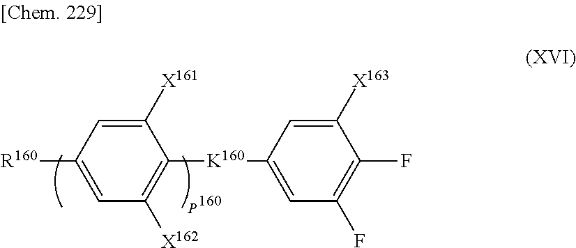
C1([X161])=CC([R160])=CC([X162])=C1[K160]C1=CC(F)=C(F)C([X163])=C1
